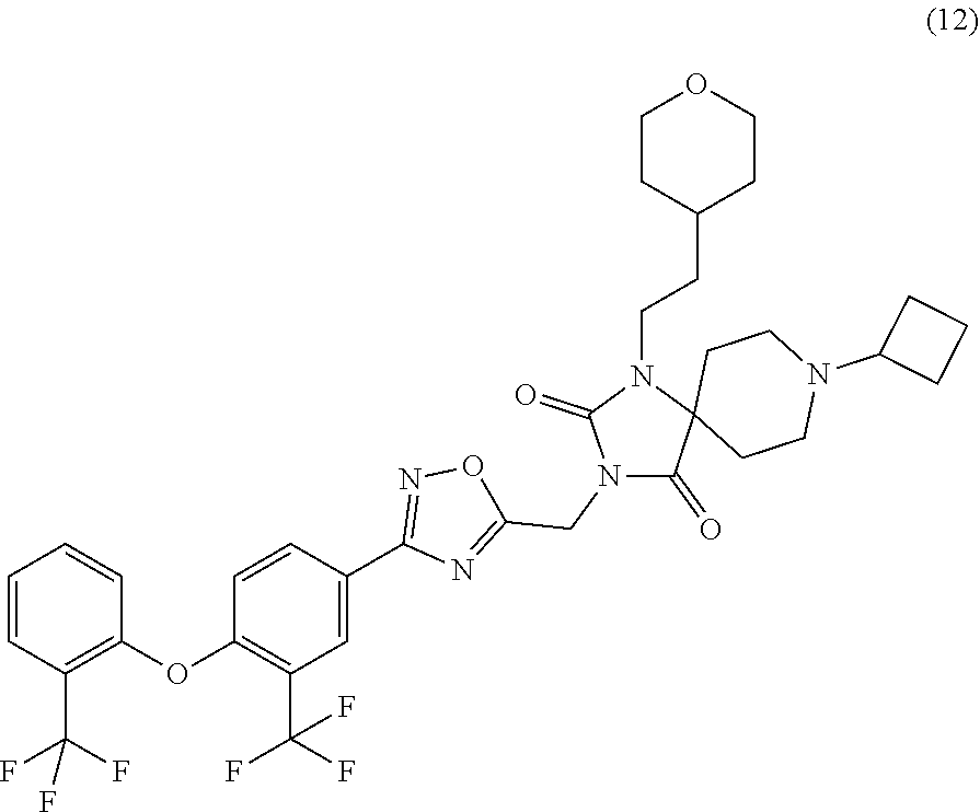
C1=CC(C(F)(F)F)=C(OC2=C(C(F)(F)F)C=C(C3=NOC(CN4C(=O)C5(N(CCC6CCOCC6)C4=O)CCN(C4CCC4)CC5)=N3)C=C2)C=C1
